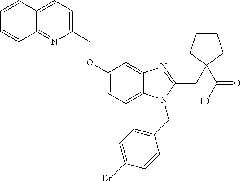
C(OC1=CC=C2C(=C1)N=C(CC1(C(=O)O)CCCC1)N2CC1=CC=C(Br)C=C1)C1=CC=C2C(=N1)C=CC=C2
